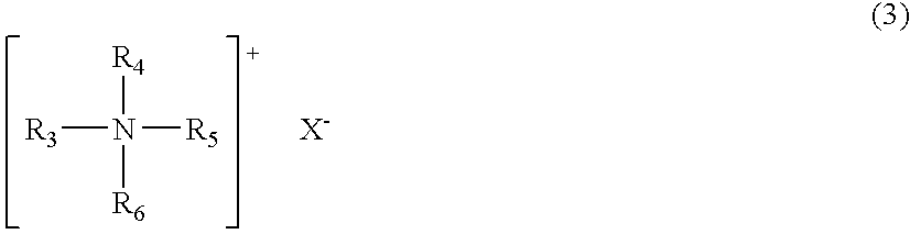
[R3]N([R5])([R4])[R6].[X-]
